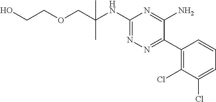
C1(C2=NN=C(NC(COCCO)(C)C)N=C2N)=C(Cl)C(Cl)=CC=C1
